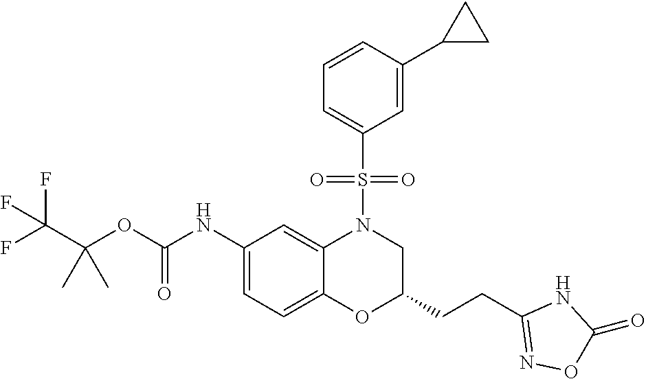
C(OC(NC1=CC=C2C(=C1)N(S(=O)(=O)C1=CC=CC(C3CC3)=C1)CC(CCC1=NOC(=O)N1)O2)=O)(C(F)(F)F)(C)C
